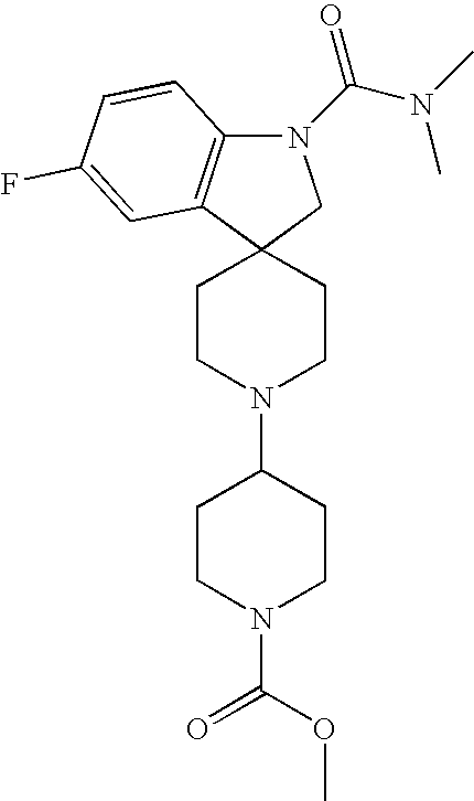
N1(C(=O)N(C)C)C2=C(C3(C1)CCN(C1CCN(C(=O)OC)CC1)CC3)C=C(F)C=C2
